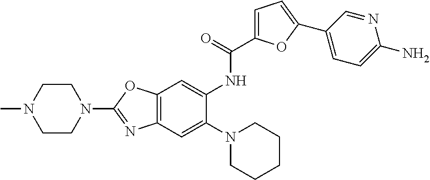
C1N(C)CCN(C2=NC3=C(O2)C=C(NC(=O)C2=CC=C(C4=CC=C(N)N=C4)O2)C(N2CCCCC2)=C3)C1
